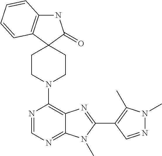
N1=CN=C2C(=C1N1CCC3(CC1)C(=O)NC1=C3C=CC=C1)N=C(C1=C(C)N(C)N=C1)N2C
